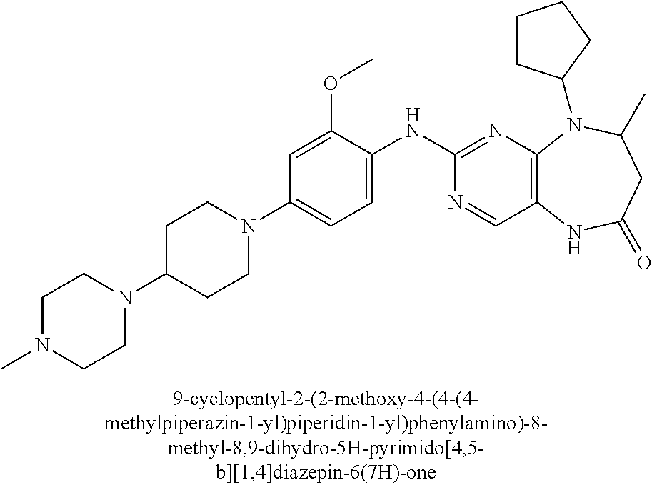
C12=C(N=C(NC3=CC=C(N4CCC(N5CCN(C)CC5)CC4)C=C3OC)N=C1)N(C1CCCC1)C(C)CC(=O)N2
